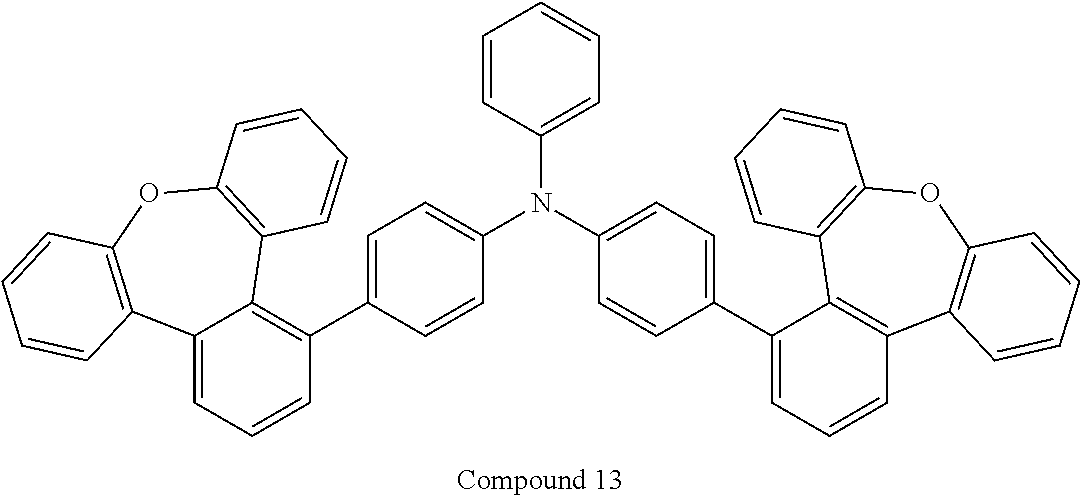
C12=CC=CC(C3=CC=C(N(C4=CC=C(C5=CC=CC6=C5C5=C(OC7=C6C=CC=C7)C=CC=C5)C=C4)C4=CC=CC=C4)C=C3)=C1C1=C(OC3=C2C=CC=C3)C=CC=C1
